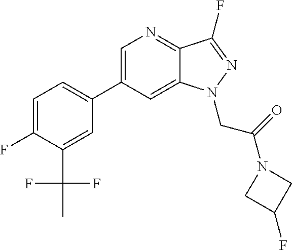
C1(C2=CC=C(F)C(C(F)(F)C)=C2)=CN=C2C(=C1)N(CC(=O)N1CC(F)C1)N=C2F
